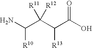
C(C(C(C(O)=O)[R13])([R11])[R12])(N)[R10]
